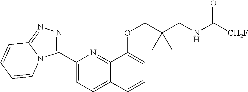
C1(C2=NN=C3N2C=CC=C3)=CC=C2C(=N1)C(OCC(CNC(=O)[CH2F])(C)C)=CC=C2
